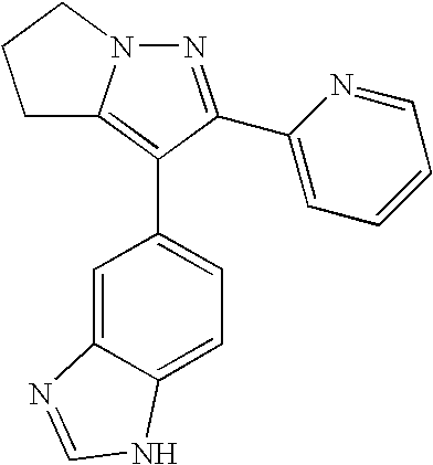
N1=C(C2=CC=CC=N2)C(C2=CC=C3C(=C2)N=CN3)=C2N1CCC2
